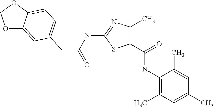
C1(NC(=O)CC2=CC=C3C(=C2)OCO3)=NC(C)=C(C(=O)NC2=C(C)C=C(C)C=C2C)S1
